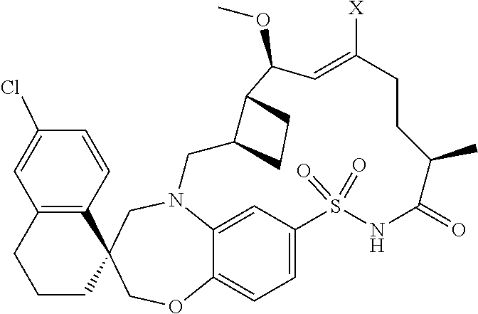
N12C3=CC(=CC=C3OCC3(C4=C(C=C(Cl)C=C4)CCC3)C1)S(=O)(=O)NC(=O)C(C)CCC([X])=CC(OC)C1C(C2)CC1
